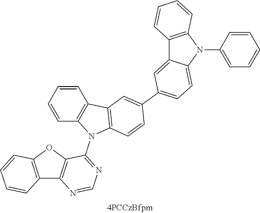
C12=C(OC3=C1N=CN=C3N1C3=C(C=CC=C3)C3=C1C=CC(C1=CC=C4C(=C1)C1=C(N4C4=CC=CC=C4)C=CC=C1)=C3)C=CC=C2
